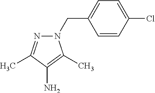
N1(CC2=CC=C(Cl)C=C2)N=C(C)C(N)=C1C
